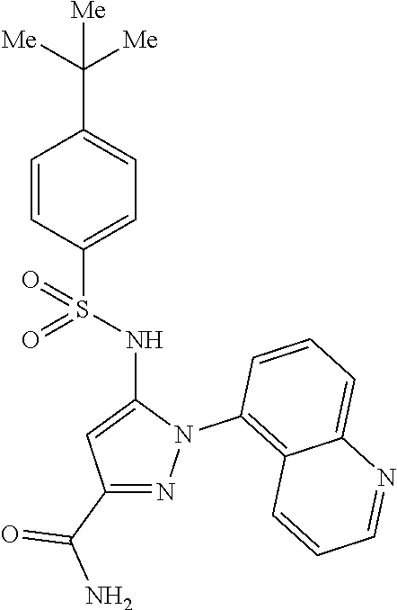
C1=CC(S(NC2=CC(C(=O)N)=NN2C2=C3C(=CC=C2)N=CC=C3)(=O)=O)=CC=C1C([Me])([Me])[Me]
